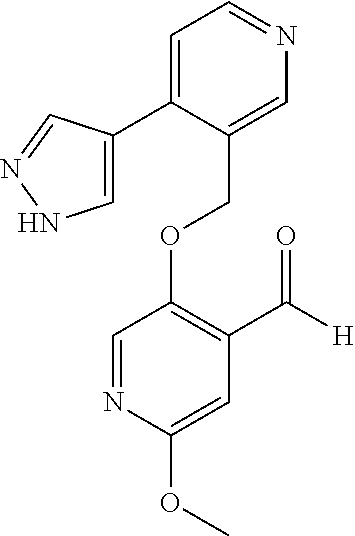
C(OC1=C(C([H])=O)C=C(OC)N=C1)C1=CN=CC=C1C1=CNN=C1
